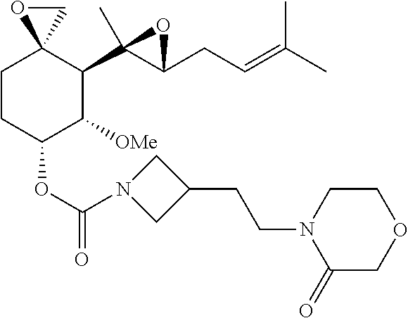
C1CC(OC(=O)N2CC(CCN3C(=O)COCC3)C2)C([OMe])C(C2(C)C(CC=C(C)C)O2)C12CO2
